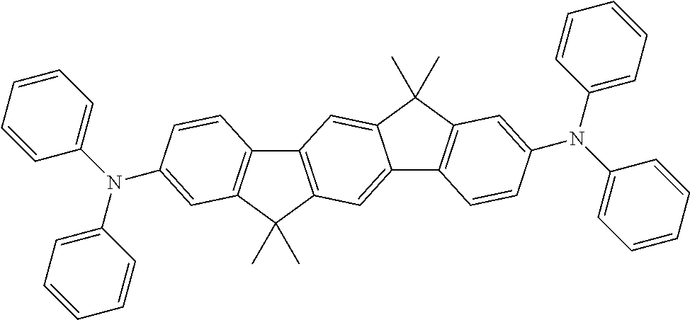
C12=CC3=C(C=C1C(C)(C)C1=C2C=CC(N(C2=CC=CC=C2)C2=CC=CC=C2)=C1)C1=C(C3(C)C)C=C(N(C2=CC=CC=C2)C2=CC=CC=C2)C=C1
